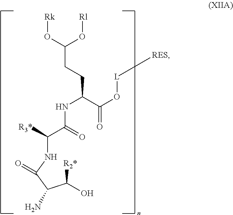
C([R2*])(C(C(NC(C(=O)NC(C(=O)O[L][RES])CCC(O[Rk])O[Rl])[R3*])=O)N)O
